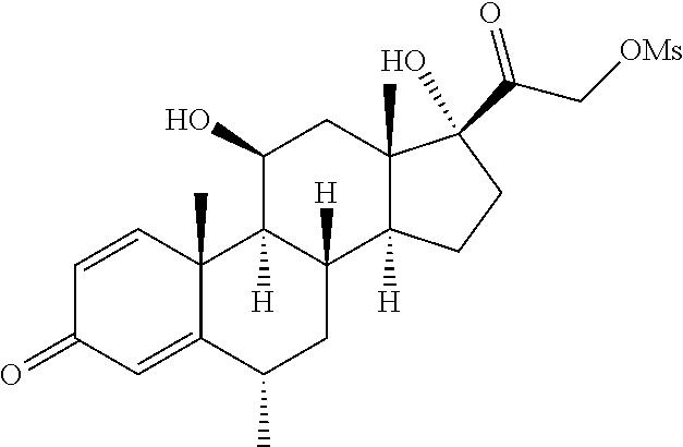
C1=CC2(C)C(=CC1=O)C(C)CC1([H])C2([H])C(O)CC2(C)C1([H])CCC2(O)C(C[OMs])=O
